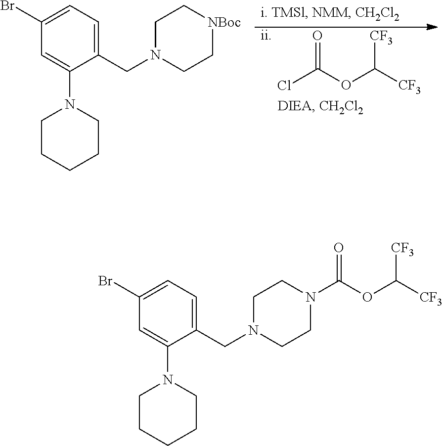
O=C(OC([CF3])[CF3])Cl.[ii].C1(CN2CC[NBoc]CC2)=CC=C(Br)C=C1N1CCCCC1.C1(CN2CCN(C(OC([CF3])[CF3])=O)CC2)=CC=C(Br)C=C1N1CCCCC1
